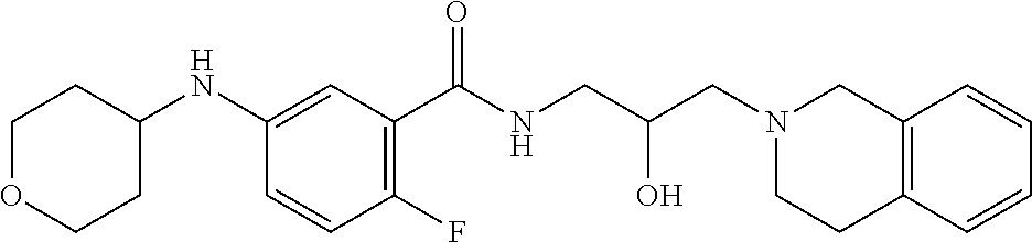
C1(NC2CCOCC2)=CC(C(NCC(CN2CCC3=C(C2)C=CC=C3)O)=O)=C(F)C=C1
